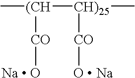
C[(CH]([CH)25]([CO][O  Na])C)[CO][Na  O]
